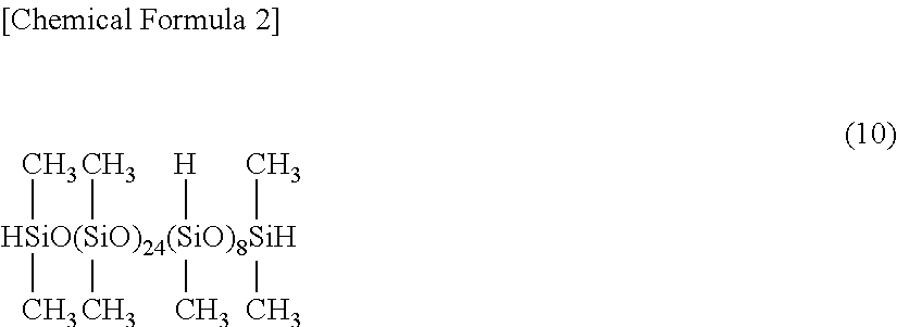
[HSiO(SiO)24(SiO)8SiH](C)(C)(C)(C)([H])(C)(C)C
